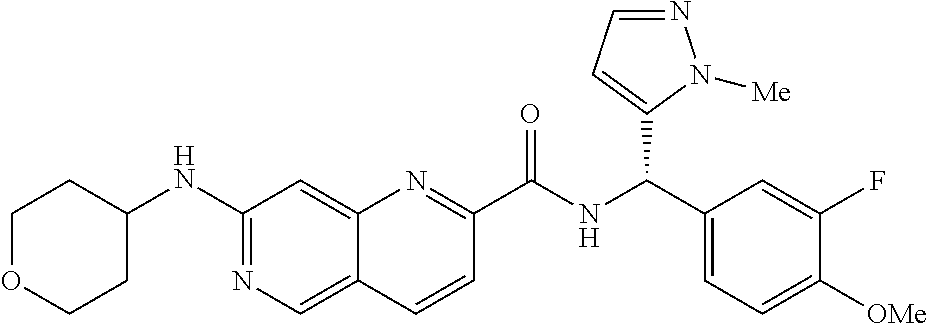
C1OCCC(NC2=NC=C3C(=C2)N=C(C(NC(C2=CC=C([OMe])C(F)=C2)C2=CC=NN2[Me])=O)C=C3)C1
